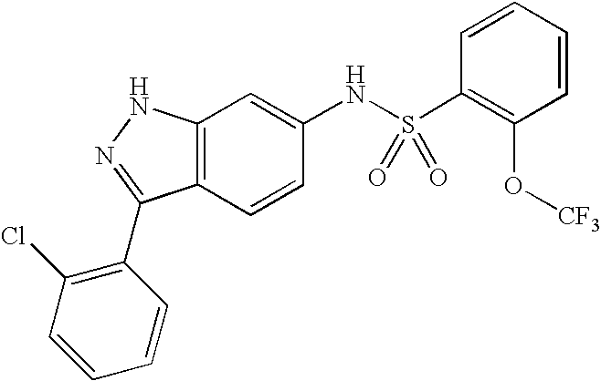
C12=C(C=CC(NS(C3=C(O[CF3])C=CC=C3)(=O)=O)=C1)C(C1=C(Cl)C=CC=C1)=NN2
